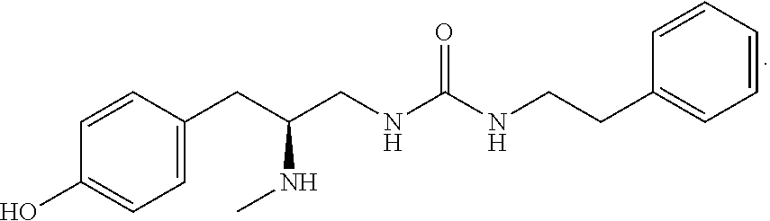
C1=CC(CC(CNC(NCCC2=CC=CC=C2)=O)NC)=CC=C1O
